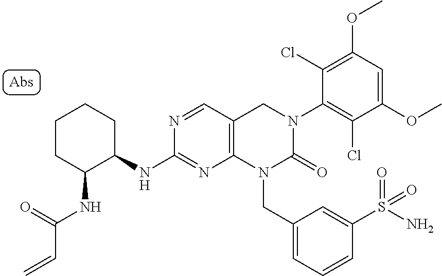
N(C(=O)C=C)C1CCCCC1NC1=NC2=C(C=N1)CN(C1=C(Cl)C(OC)=CC(OC)=C1Cl)C(=O)N2CC1=CC=CC(S(N)(=O)=O)=C1
